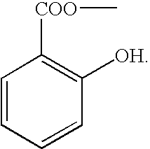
C1=CC=CC([OH])=C1[COO]C
